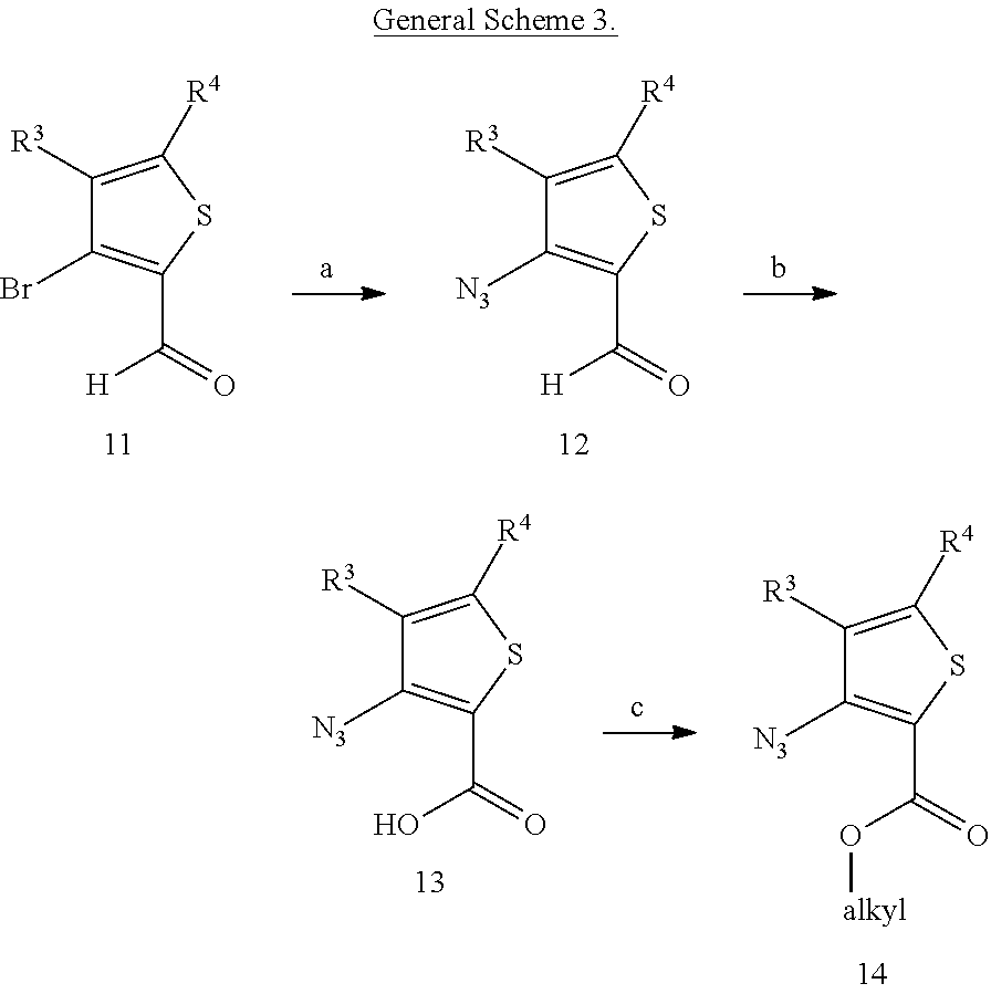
C1([R3])=C([R4])SC(C(=O)[H])=C1Br.C1([R3])=C([R4])SC(C(=O)[H])=C1[N3].C1([R3])=C([R4])SC(C(=O)O)=C1[N3].C1([R3])=C([R4])SC(C(=O)O[alkyl])=C1[N3]
